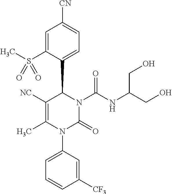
C1=C(S(C)(=O)=O)C(C2C([NC])=C(C)N(C3=CC=CC([CF3])=C3)C(=O)N2C(NC(CO)CO)=O)=CC=C1[CN]
